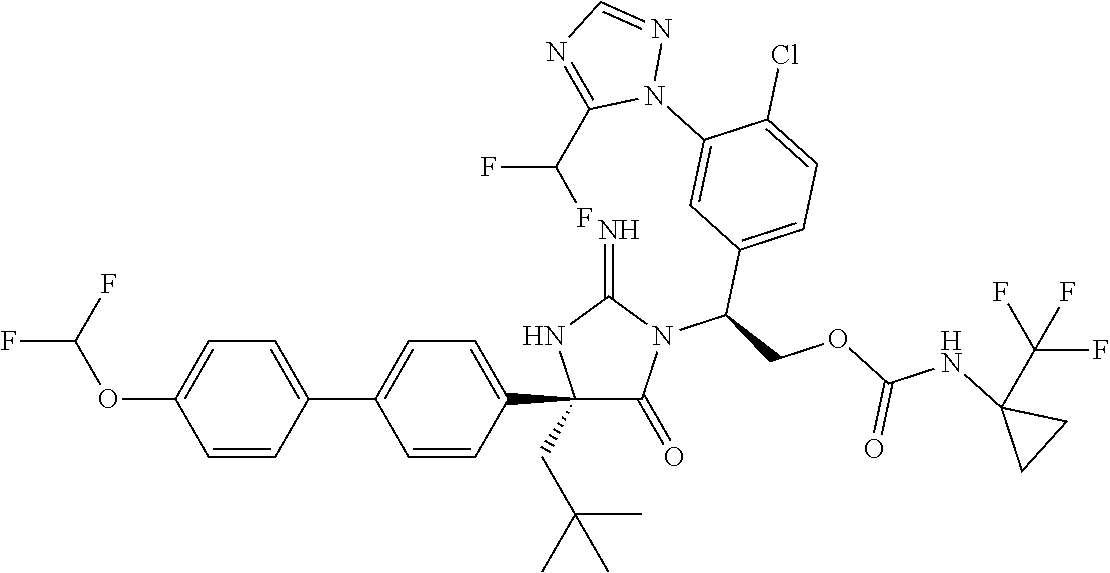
C1(C2=CC=C(C3=CC=C(OC(F)F)C=C3)C=C2)(CC(C)(C)C)C(=O)N(C(COC(NC2(C(F)(F)F)CC2)=O)C2=CC=C(Cl)C(N3N=CN=C3C(F)F)=C2)C(=N)N1
